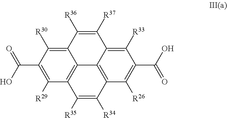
C12=C([R30])C(C(=O)O)=C([R29])C3=C1C1=C(C([R26])=C(C(O)=O)C([R33])=C1C([R37])=C2[R36])C([R34])=C3[R35]
